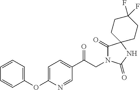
C1(C(CN2C(=O)C3(NC2=O)CCC(F)(F)CC3)=O)=CC=C(OC2=CC=CC=C2)N=C1
